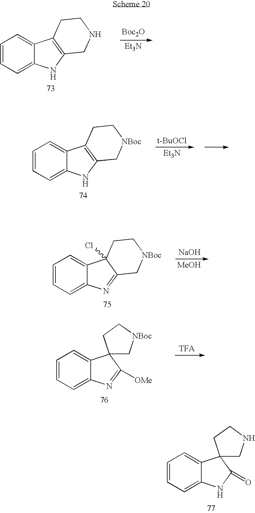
[Boc2O].[Et3N].C1=CC=C2C(=C1)C1=C(N2)CNCC1.[t-BuOCl].[Et3N].C1=CC=C2C(=C1)C1=C(N2)C[NBoc]CC1.[NaOH].[MeOH].C1=CC=C2C(=C1)C1(Cl)C(=N2)C[NBoc]CC1.[TFA].C1=CC=C2C(=C1)C1(C([OMe])=N2)CC[NBoc]C1.C1=CC=C2C(=C1)C1(C(=O)N2)CCNC1
